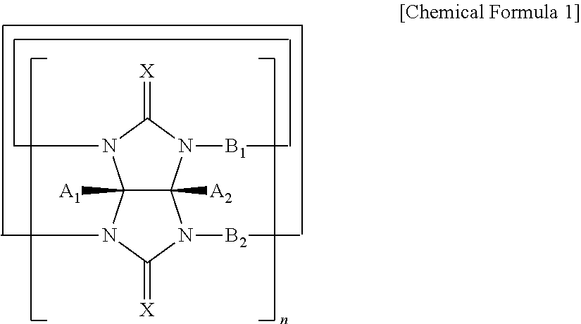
C12([A1])C([A2])(N([B1]C)C(=[X])N1C)N([B2]C)C(=[X])N2C
